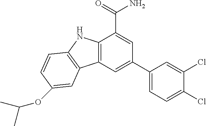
C12=C(C=C(C3=CC=C(Cl)C(Cl)=C3)C=C1C(N)=O)C1=C(N2)C=CC(OC(C)C)=C1
